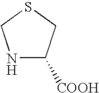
N1C([COOH])CSC1
